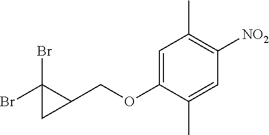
C1=C(OCC2C(Br)(Br)C2)C(C)=CC([NO2])=C1C
